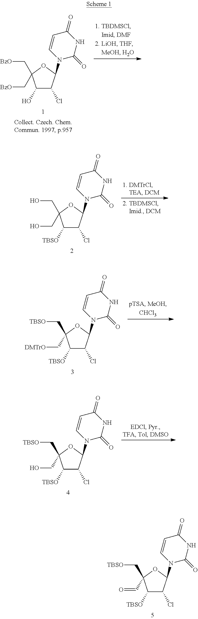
C1(O)C(Cl)C(N2C=CC(=O)NC2=O)OC1(C[BzO])C[BzO].C1([TBSO])C(Cl)C(N2C=CC(=O)NC2=O)OC1(CO)CO.C1([TBSO])C(Cl)C(N2C=CC(=O)NC2=O)OC1(C[DMTrO])C[TBSO].C1([TBSO])C(Cl)C(N2C=CC(=O)NC2=O)OC1(CO)C[TBSO].C1([TBSO])C(Cl)C(N2C=CC(=O)NC2=O)OC1(C=O)C[TBSO]
